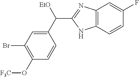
C1(C([EtO])C2=NC3=C(N2)C=CC(F)=C3)=CC(Br)=C(O[F3C])C=C1
